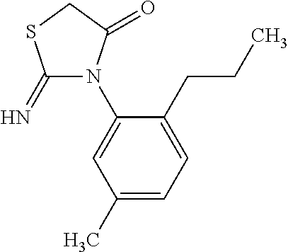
C1(CCC)=CC=C(C)C=C1N1C(=N)SCC1=O
